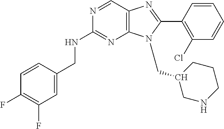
C1=C(CNC2=NC3=C(C=N2)N=C(C2=C(Cl)C=CC=C2)N3CC2CNCCC2)C=CC(F)=C1F
